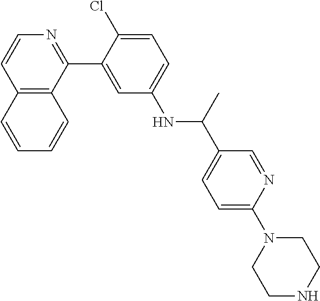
C12=C(C(C3=CC(NC(C4=CC=C(N5CCNCC5)N=C4)C)=CC=C3Cl)=NC=C1)C=CC=C2
